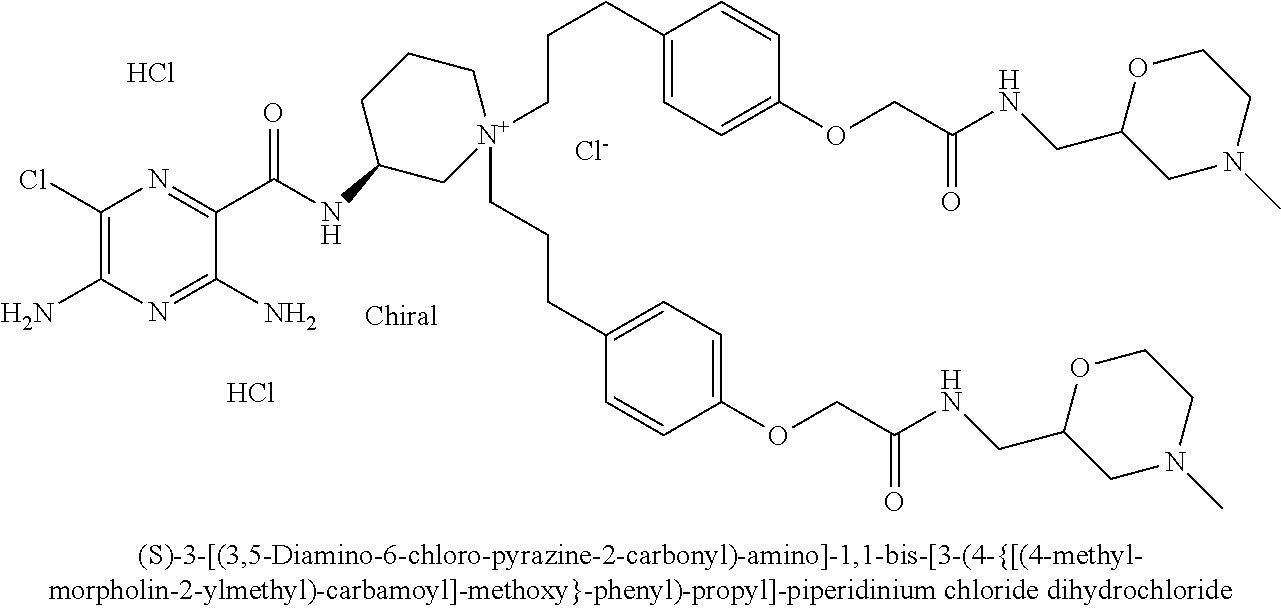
[Cl-].C1(Cl)=C(N)N=C(N)C(C(=O)NC2C[N+](CCCC3=CC=C(OCC(NCC4CN(C)CCO4)=O)C=C3)(CCCC3=CC=C(OCC(=O)NCC4CN(C)CCO4)C=C3)CCC2)=N1.Cl.Cl
